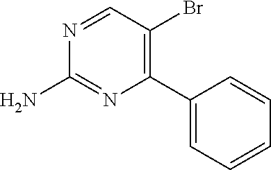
N1=CC(Br)=C(C2=CC=CC=C2)N=C1N
